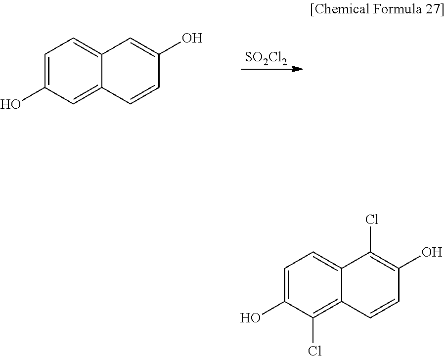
[SO2Cl2].C1=C(O)C=C2C(=C1)C=C(O)C=C2.C1=C(O)C(Cl)=C2C(=C1)C(Cl)=C(O)C=C2
